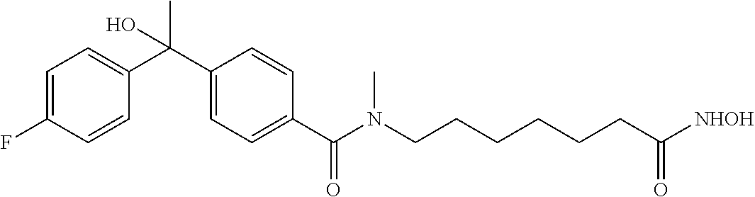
C1(C(C2=CC=C(F)C=C2)(C)O)=CC=C(C(=O)N(CCCCCCC([NHOH])=O)C)C=C1
